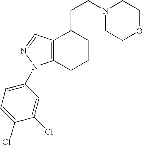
C12=C(CCCC1CCN1CCOCC1)N(C1=CC=C(Cl)C(Cl)=C1)N=C2
